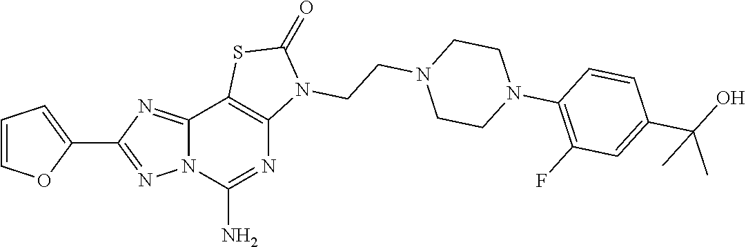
C1=COC(C2=NN3C(=N2)C2=C(N=C3N)N(CCN3CCN(C4=C(F)C=C(C(O)(C)C)C=C4)CC3)C(=O)S2)=C1
